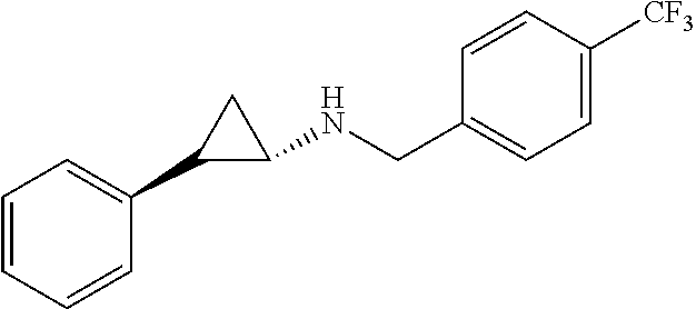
C1=CC=CC(C2C(NCC3=CC=C([CF3])C=C3)C2)=C1
